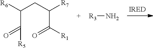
[R6]C(CC([R7])C([R1])=O)C(=O)[R5].[R3]N
